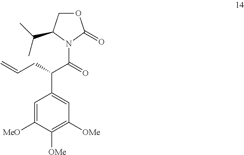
N1(C(C(C2=CC([OMe])=C([OMe])C([MeO])=C2)CC=C)=O)C(=O)OCC1C(C)C
